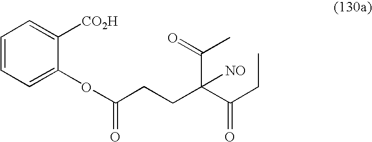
C1(OC(CCC(C(CC)=O)(C(=O)C)[NO])=O)=CC=CC=C1[CO2H]
